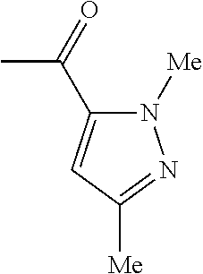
CC(C1=CC([Me])=NN1[Me])=O
